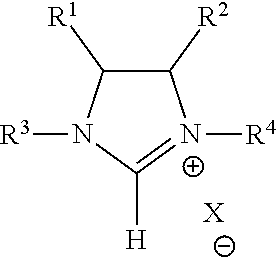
C1([R2])C([R1])N([R3])C([H])=[N+]1[R4].[X]
